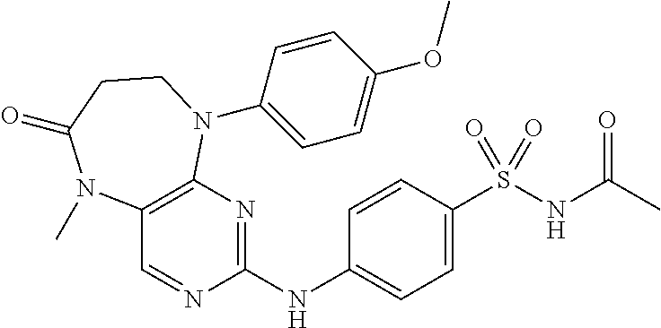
C1(NC2=NC3=C(C=N2)N(C)C(=O)CCN3C2=CC=C(OC)C=C2)=CC=C(S(NC(C)=O)(=O)=O)C=C1
